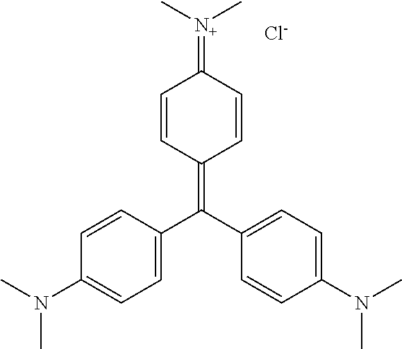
C1=C(C(C2=CC=C(N(C)C)C=C2)=C2C=CC(=[N+](C)C)C=C2)C=CC(N(C)C)=C1.[Cl-]
